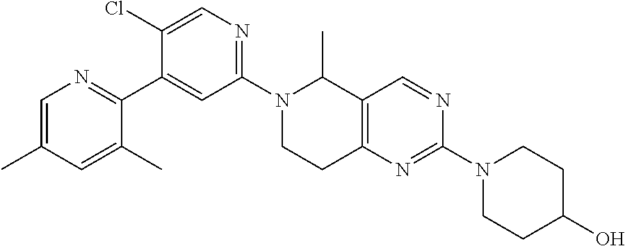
N1(C2=NC=C(Cl)C(C3=NC=C(C)C=C3C)=C2)CCC2=C(C1C)C=NC(N1CCC(O)CC1)=N2
